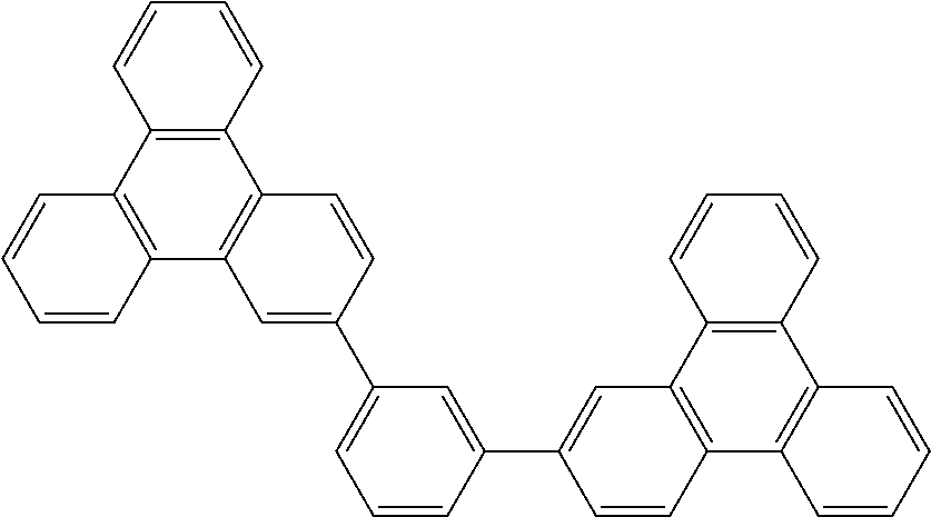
C1=CC(C2=CC3=C(C4=C(C=CC=C4)C4=C3C=CC=C4)C=C2)=CC(C2=CC3=C(C=C2)C2=C(C4=C3C=CC=C4)C=CC=C2)=C1
